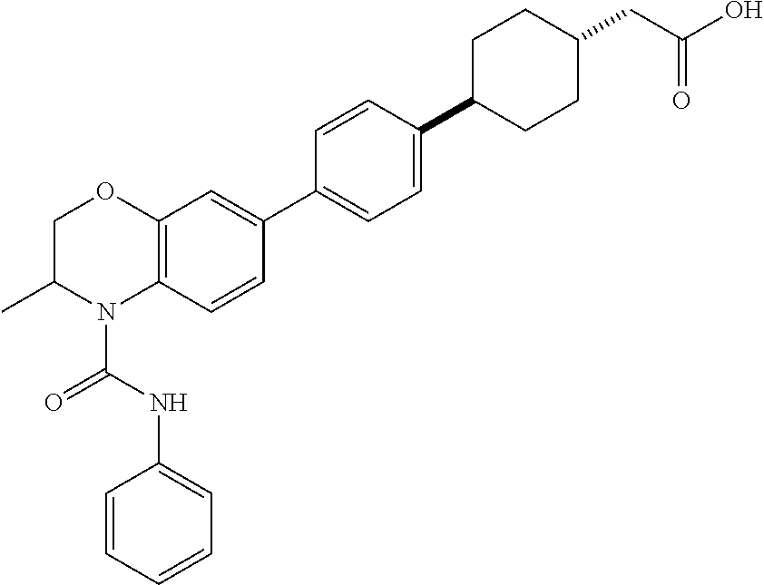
C1=CC=CC=C1NC(=O)N1C2=C(OCC1C)C=C(C1=CC=C(C3CCC(CC(O)=O)CC3)C=C1)C=C2
